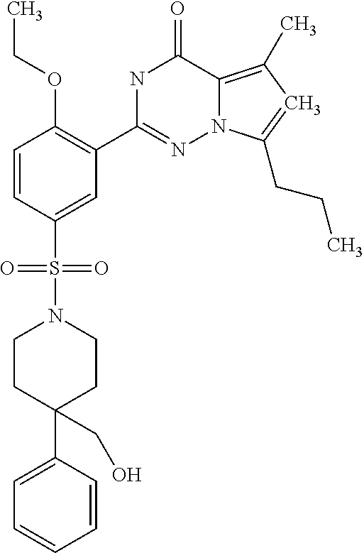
C1=CC(S(=O)(=O)N2CCC(C3=CC=CC=C3)(CO)CC2)=CC(C2=NN3C(=C(C)C=C3CCC)C(=O)N2)=C1OCC
